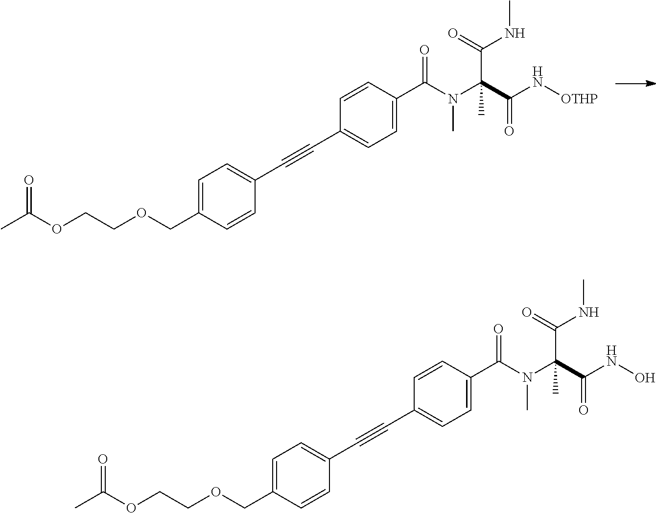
C1=CC(C#CC2=CC=C(COCCOC(C)=O)C=C2)=CC=C1C(N(C)C(C(=O)N[OTHP])(C(=O)NC)C)=O.C1=CC(C#CC2=CC=C(COCCOC(C)=O)C=C2)=CC=C1C(N(C)C(C(=O)NO)(C(=O)NC)C)=O
